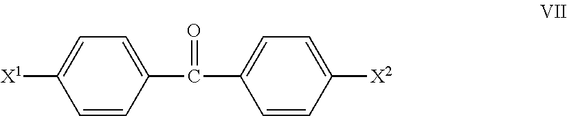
C1=CC(C(C2=CC=C([X2])C=C2)=O)=CC=C1[X1]
